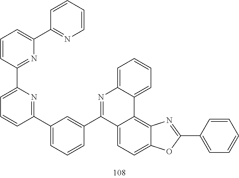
C12=CC=C3C(=C1C1=CC=CC=C1N=C2C1=CC(C2=NC(C4=NC(C5=NC=CC=C5)=CC=C4)=CC=C2)=CC=C1)N=C(C1=CC=CC=C1)O3
